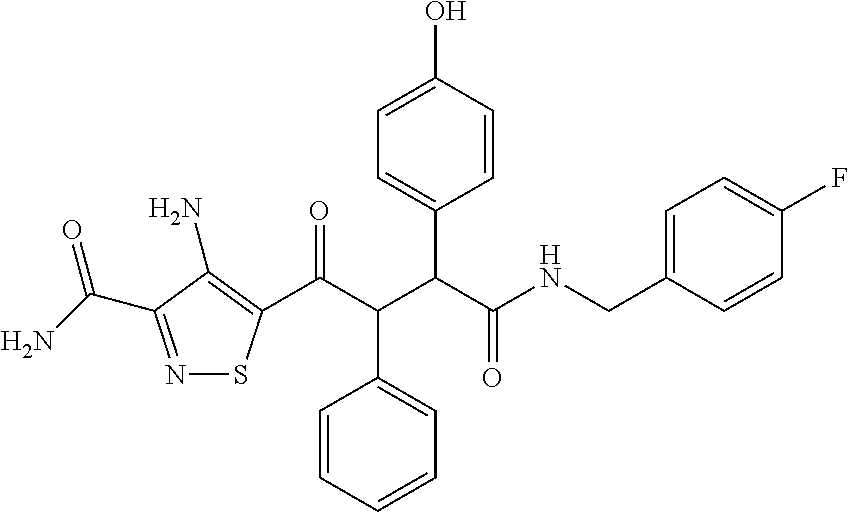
N1=C(C(N)=O)C(N)=C(C(C(C(C(NCC2=CC=C(F)C=C2)=O)C2=CC=C(O)C=C2)C2=CC=CC=C2)=O)S1
